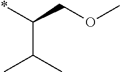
*C(COC)C(C)C
